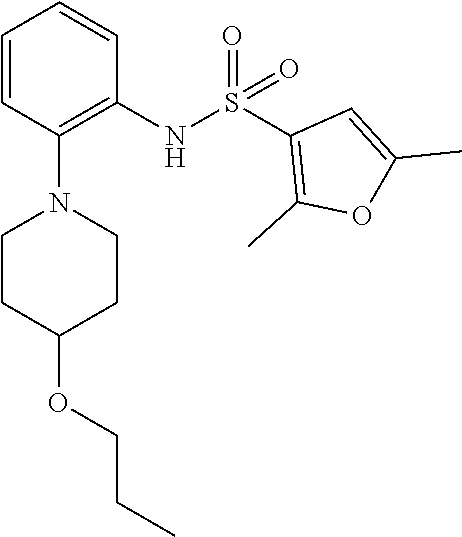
S(=O)(=O)(C1=C(C)OC(C)=C1)NC1=C(N2CCC(OCCC)CC2)C=CC=C1
